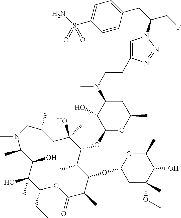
C1(O)(C)C(CC)OC(=O)C(C)C(OC2CC(OC)(C)C(O)C(C)O2)C(C)C(OC2OC(C)CC(N(C)CCC3=CN(C(CF)CC4=CC=C(S(N)(=O)=O)C=C4)N=N3)C2O)C(O)(C)CC(C)CN(C)C(C)C1O
